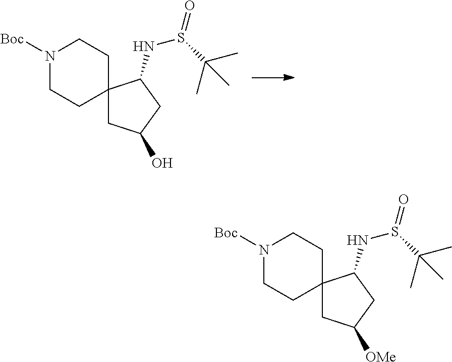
N1([Boc])CCC2(CC1)CC(O)CC2NS(=O)C(C)(C)C.N1([Boc])CCC2(CC1)CC([OMe])CC2NS(=O)C(C)(C)C
